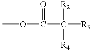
COC(C([R3])([R2])[R4])=O
